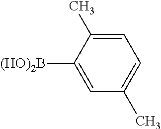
C1=C(C)C([(HO)2B])=CC(C)=C1
